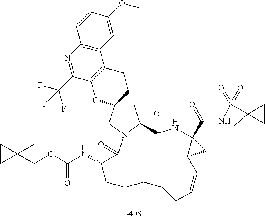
C1C2(CN3C1C(=O)NC1(C(NS(C4(C)CC4)(=O)=O)=O)CC1C=CCCCCCC(NC(OCC1(C)CC1)=O)C3=O)CCC1=C(O2)C(C(F)(F)F)=NC2=C1C=C(OC)C=C2
